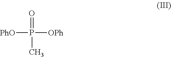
[PhO]P([OPh])(=O)C
